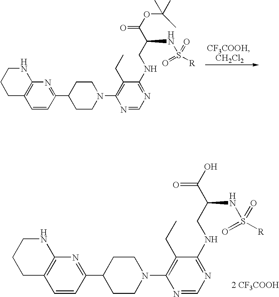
C1C2=C(NCC1)N=C(C1CCN(C3=C(CC)C(NCC(C(OC(C)(C)C)=O)NS(=O)([R])=O)=NC=N3)CC1)C=C2.C1C2=C(NCC1)N=C(C1CCN(C3=C(CC)C(NCC(C(O)=O)NS(=O)([R])=O)=NC=N3)CC1)C=C2.[2 CF3COOH]
